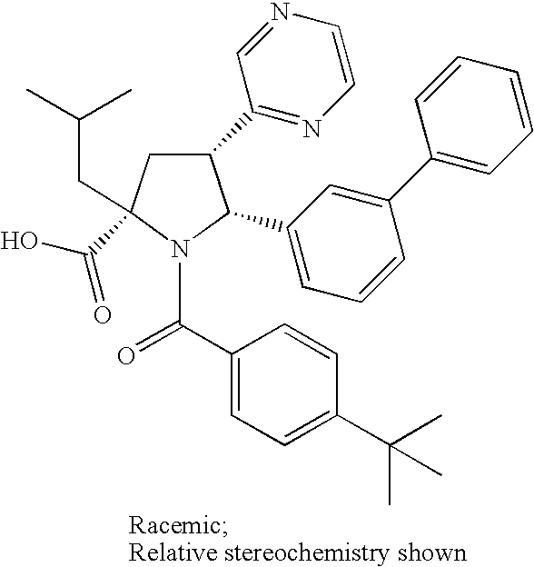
C1(C2=NC=CN=C2)CC(C(O)=O)(CC(C)C)N(C(C2=CC=C(C(C)(C)C)C=C2)=O)C1C1=CC=CC(C2=CC=CC=C2)=C1
